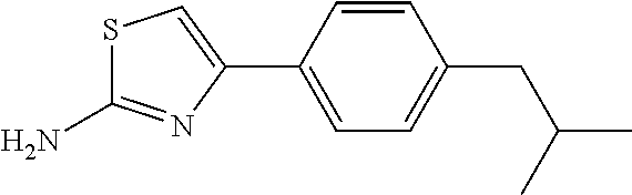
C1=C(C2=CSC(N)=N2)C=CC(CC(C)C)=C1
